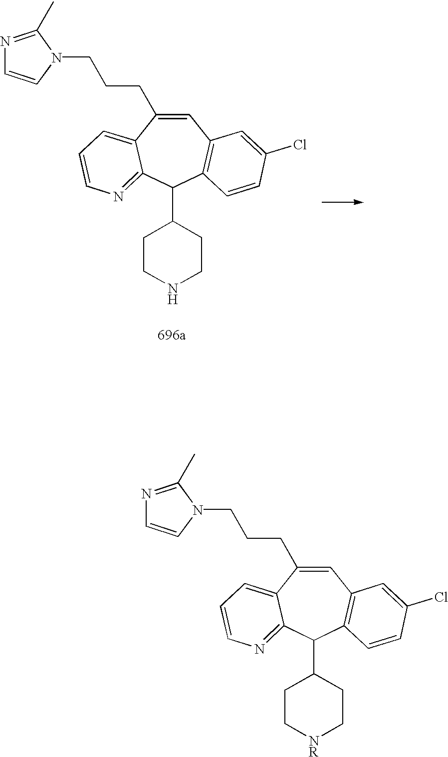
C1=C(CCCN2C(C)=NC=C2)C2=CC=CN=C2C(C2CCNCC2)C2=C1C=C(Cl)C=C2.C1=C(CCCN2C(C)=NC=C2)C2=CC=CN=C2C(C2CC[NR]CC2)C2=C1C=C(Cl)C=C2
